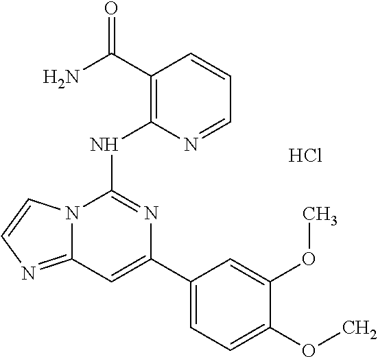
C1(C(N)=O)=C(NC2=NC(C3=CC=C(OC)C(OC)=C3)=CC3=NC=CN23)N=CC=C1.Cl
